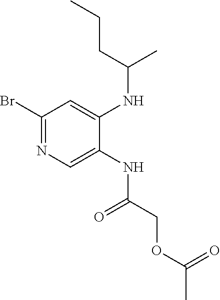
C1(Br)=NC=C(NC(COC(C)=O)=O)C(NC(C)CCC)=C1
